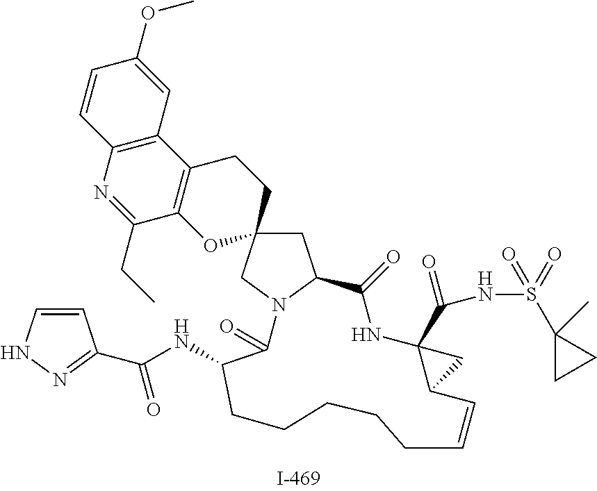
C1C2(CN3C1C(=O)NC1(C(NS(=O)(=O)C4(C)CC4)=O)C(C=CCCCCCC(NC(=O)C4=NNC=C4)C3=O)C1)CCC1=C(O2)C(CC)=NC2=C1C=C(OC)C=C2
